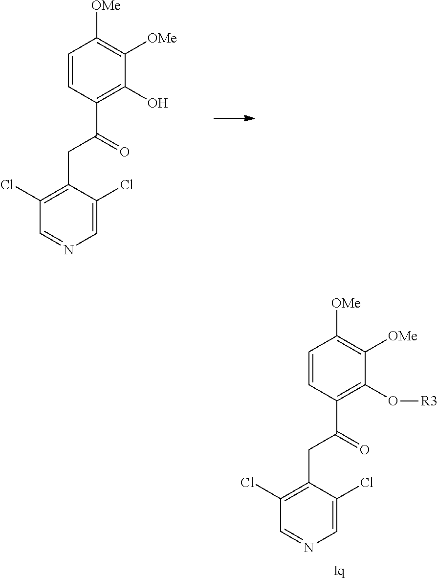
C1=CC(C(=O)CC2=C(Cl)C=NC=C2Cl)=C(O)C([OMe])=C1[OMe].C1=CC(C(=O)CC2=C(Cl)C=NC=C2Cl)=C(O[R3])C([OMe])=C1[OMe].[Iq]
